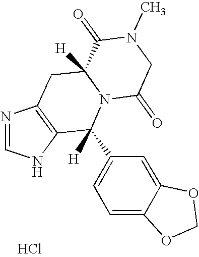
N1=CNC2=C1CC1([H])N(C2(C2=CC=C3C(=C2)OCO3)[H])C(=O)CN(C)C1=O.Cl
